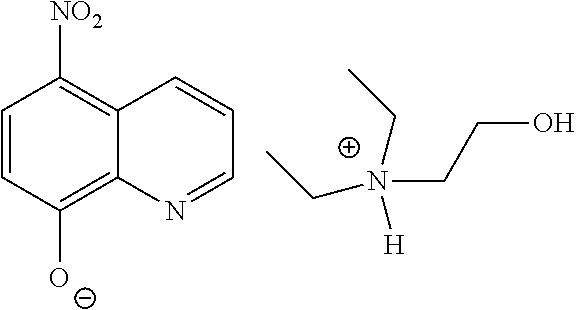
C1=CC([O-])=C2C(=C1[NO2])C=CC=N2.[N+](CCO)(CC)(CC)[H]
